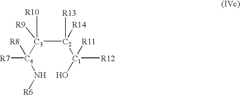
N([C4]([C3]([C2]([C1](O)([R12])[R11])([R13])[R14])([R10])[R9])([R7])[R8])[R6]
